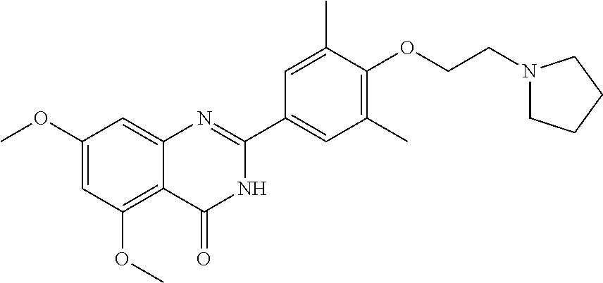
C1(OC)=CC(OC)=C2C(=C1)N=C(C1=CC(C)=C(OCCN3CCCC3)C(C)=C1)NC2=O
